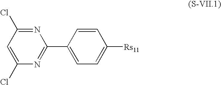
N1=C(Cl)C=C(Cl)N=C1C1=CC=C([Rs11])C=C1
